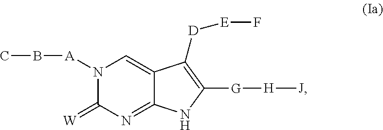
N1([A]BC)C(=[W])N=C2C(=C1)C([D][E]F)=C([G][H][J])N2
